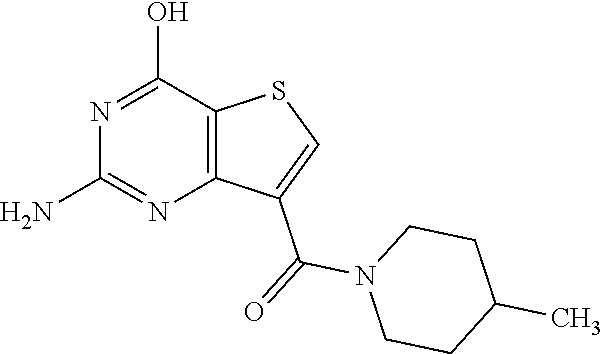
C1(N)=NC2=C(C(O)=N1)SC=C2C(N1CCC(C)CC1)=O
